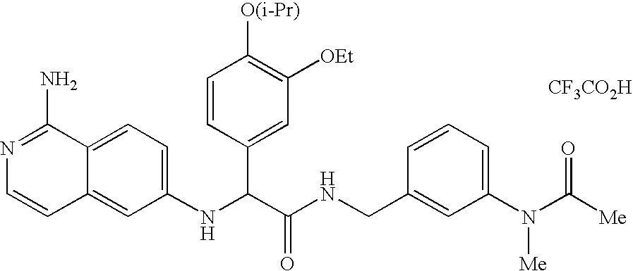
C1(NC(C(NCC2=CC(N(C([Me])=O)[Me])=CC=C2)=O)C2=CC([OEt])=C([O(i-Pr)])C=C2)=CC=C2C(=C1)C=CN=C2N.[CF3CO2H]
